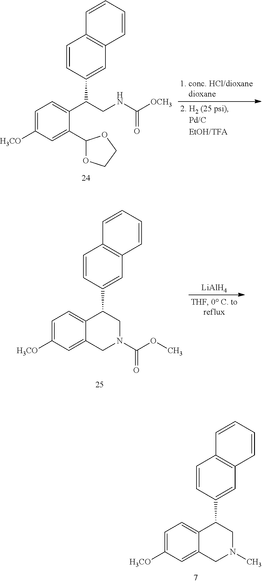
C1=C([H3CO])C=C2C(=C1)C(C1=CC3=C(C=C1)C=CC=C3)CN(C)C2.C1=C([H3CO])C=C(C2OCCO2)C(C(CNC([OCH3])=O)C2=CC3=C(C=C2)C=CC=C3)=C1.C1=C([H3CO])C=C2C(=C1)C(C1=CC3=C(C=C1)C=CC=C3)CN(C(OC)=O)C2.[LiAlH4]
